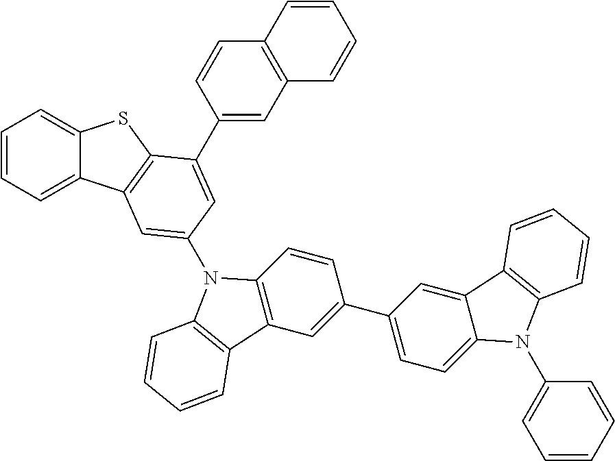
C1=CC=C2C(=C1)SC1=C2C=C(N2C3=C(C=C(C4=CC=C5C(=C4)C4=C(N5C5=CC=CC=C5)C=CC=C4)C=C3)C3=C2C=CC=C3)C=C1C1=CC2=C(C=C1)C=CC=C2
